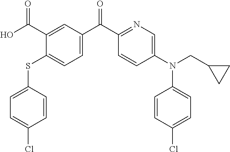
C1=C(SC2=CC=C(C(C3=NC=C(N(C4=CC=C(Cl)C=C4)CC4CC4)C=C3)=O)C=C2C(O)=O)C=CC(Cl)=C1
